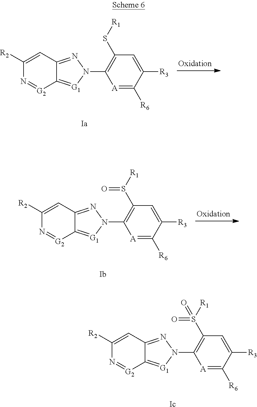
C1([R2])=CC2=NN(C3=C(S[R1])C=C([R3])C([R6])=[A]3)[G1]=C2[G2]=N1.[Ia].C1([R2])=CC2=NN(C3=C(S([R1])=O)C=C([R3])C([R6])=[A]3)[G1]=C2[G2]=N1.[Ib].C1([R2])=CC2=NN(C3=C(S([R1])(=O)=O)C=C([R3])C([R6])=[A]3)[G1]=C2[G2]=N1.[Ic]
